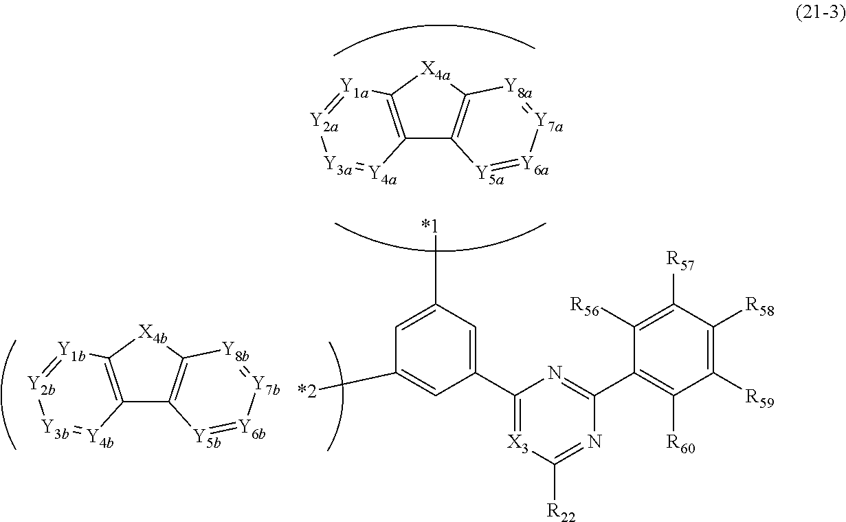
C12=C([X4a]C3=C1[Y5a]=[Y6a][Y7a]=[Y8a]3)[Y1a]=[Y2a][Y3a]=[Y4a]2.C1=C([*1])C=C(C2=[X3]C([R22])=NC(C3=C([R60])C([R59])=C([R58])C([R57])=C3[R56])=N2)C=C1[*2].C12=C([X4b]C3=C1[Y5b]=[Y6b][Y7b]=[Y8b]3)[Y1b]=[Y2b][Y3b]=[Y4b]2
